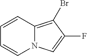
N12C(=C(Br)C(F)=C1)C=CC=C2
